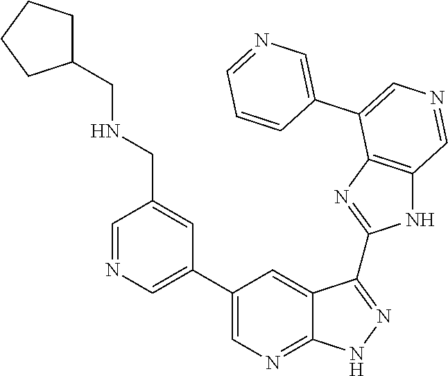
C1=NC=C(C2=CN=C3C(=C2)C(C2=NC4=C(N2)C=NC=C4C2=CN=CC=C2)=NN3)C=C1CNCC1CCCC1
